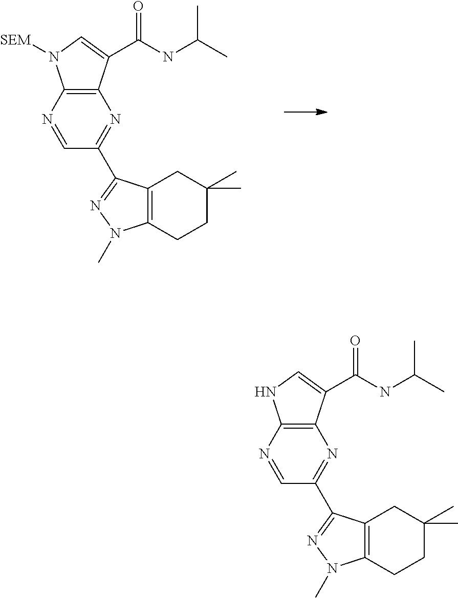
C12=C(C(C(NC(C)C)=O)=CN1[SEM])N=C(C1=NN(C)C3=C1CC(C)(C)CC3)C=N2.C12=C(C(C(NC(C)C)=O)=CN1)N=C(C1=NN(C)C3=C1CC(C)(C)CC3)C=N2
